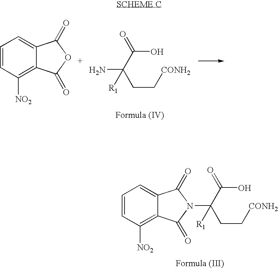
C1=CC([NO2])=C2C(=C1)C(=O)OC2=O.NC(C(O)=O)(CC[CONH2])[R1].C1=CC([NO2])=C2C(=C1)C(=O)N(C(CC[CONH2])(C(O)=O)[R1])C2=O
